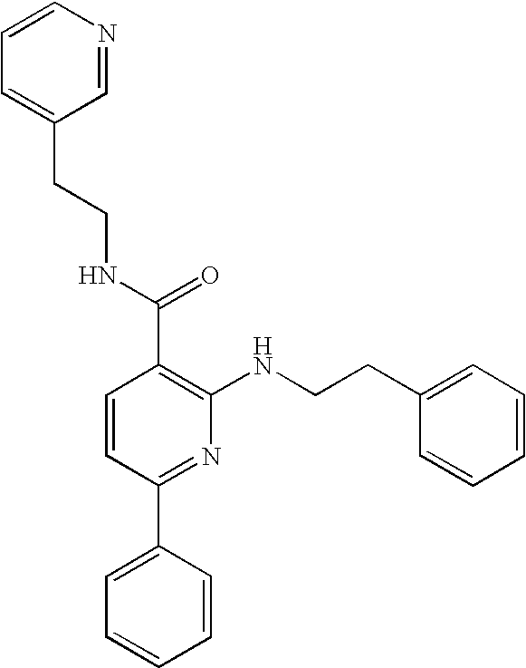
C1=CC(C2=CC=CC=C2)=NC(NCCC2=CC=CC=C2)=C1C(NCCC1=CC=CN=C1)=O
